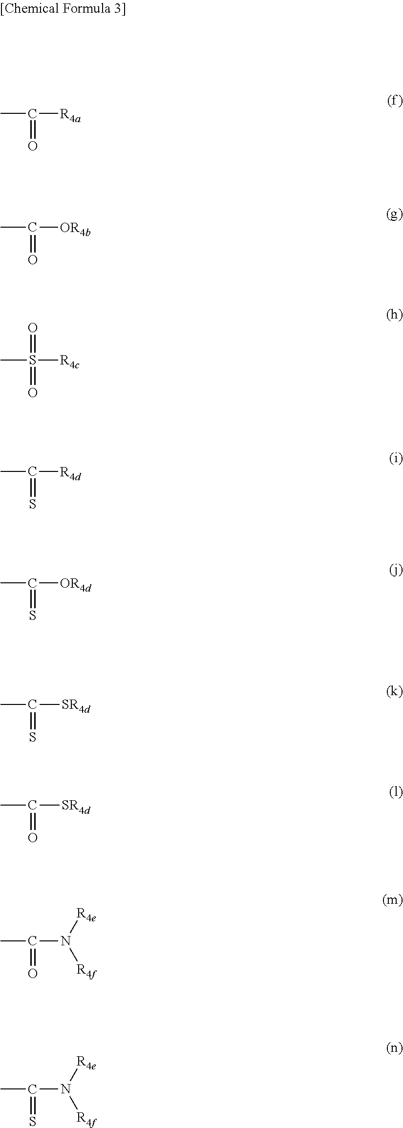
CC([R4a])=O.CC([OR4b])=O.CS([R4c])(=O)=O.CC([R4d])=S.CC([OR4d])=S.CC([SR4d])=S.CC([SR4d])=O.CC(N([R4e])[R4f])=O.CC(N([R4e])[R4f])=S
